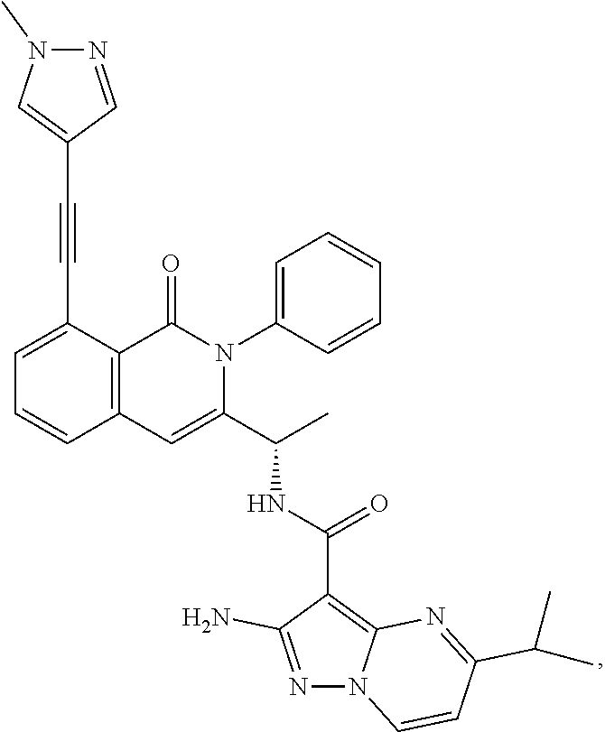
C1=C(C#CC2=CN(C)N=C2)C2=C(C=C1)C=C(C(C)NC(=O)C1=C3N(N=C1N)C=CC(C(C)C)=N3)N(C1=CC=CC=C1)C2=O
